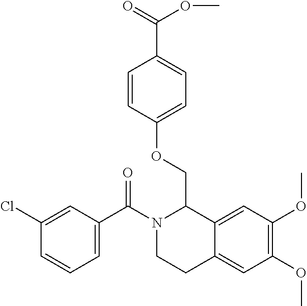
C1(Cl)=CC(C(N2CCC3=CC(OC)=C(OC)C=C3C2COC2=CC=C(C(OC)=O)C=C2)=O)=CC=C1
